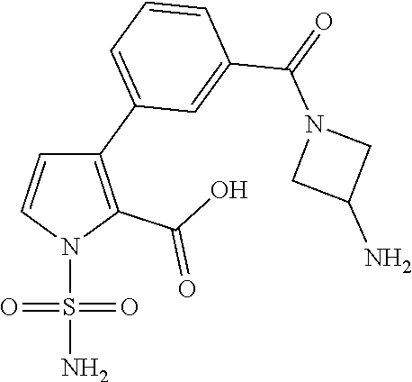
C1(C2=CC=CC(C(=O)N3CC(N)C3)=C2)=C(C(O)=O)N(S(=O)(=O)N)C=C1
